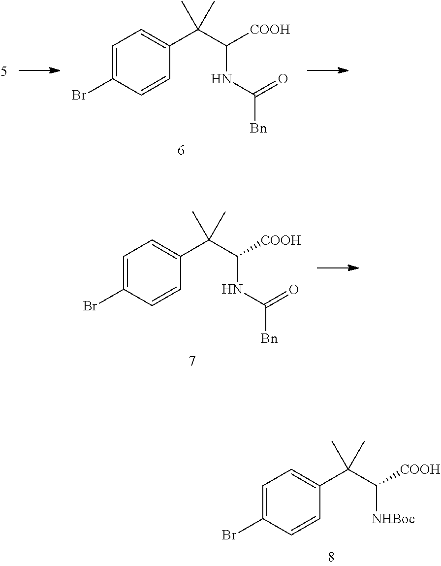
C1=C(Br)C=CC(C(C(NC(=O)[Bn])[COOH])(C)C)=C1.C1=C(Br)C=CC(C(C(NC(=O)[Bn])[COOH])(C)C)=C1.C1=C(Br)C=CC(C(C([NHBoc])[COOH])(C)C)=C1
